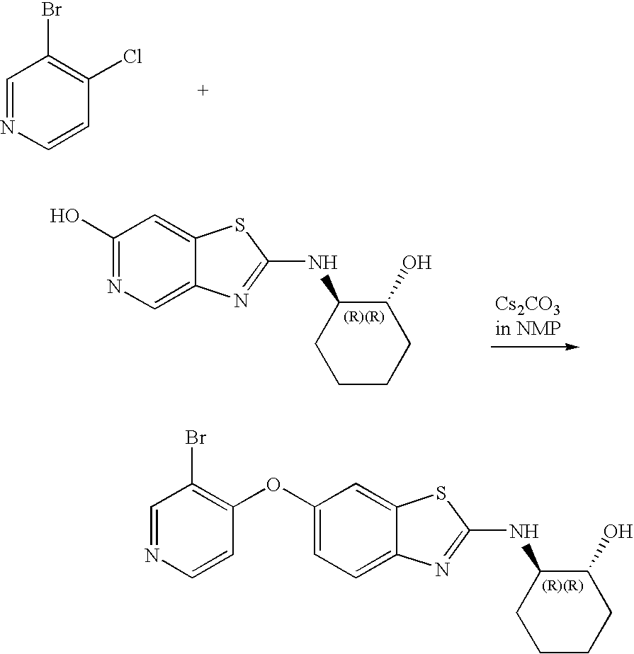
C1=NC=CC(Cl)=C1Br.C1(O)=NC=C2C(=C1)SC(NC1CCCCC1O)=N2.C1(OC2=C(Br)C=NC=C2)=CC=C2C(=C1)SC(NC1CCCCC1O)=N2
